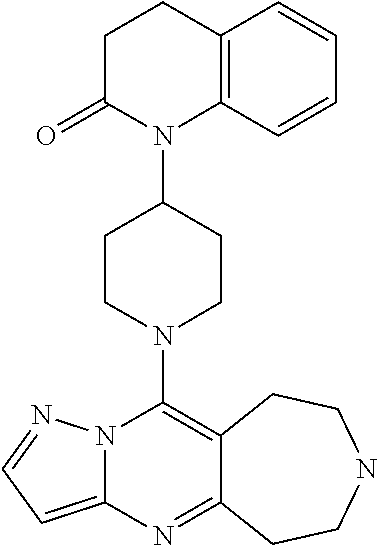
N12C(=CC=N1)N=C1C(=C2N2CCC(N3C4=C(CCC3=O)C=CC=C4)CC2)CCNCC1
